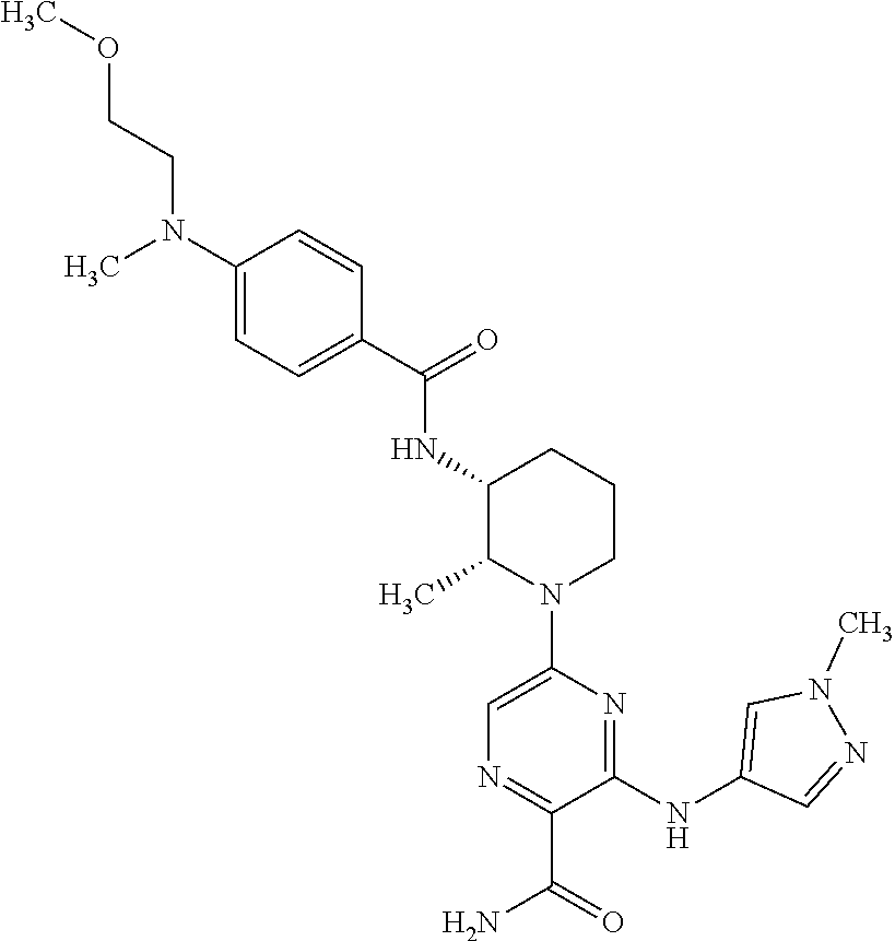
C1(C(NC2C(C)N(C3=CN=C(C(N)=O)C(NC4=CN(C)N=C4)=N3)CCC2)=O)=CC=C(N(C)CCOC)C=C1
